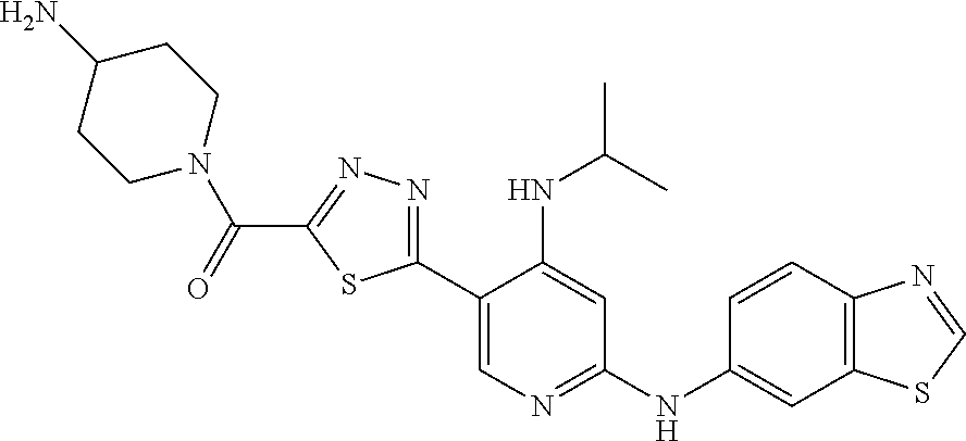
C1N(C(=O)C2=NN=C(C3=CN=C(NC4=CC5=C(C=C4)N=CS5)C=C3NC(C)C)S2)CCC(N)C1
